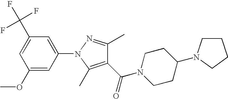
C1(C(=O)N2CCC(N3CCCC3)CC2)=C(C)N(C2=CC(C(F)(F)F)=CC(OC)=C2)N=C1C
